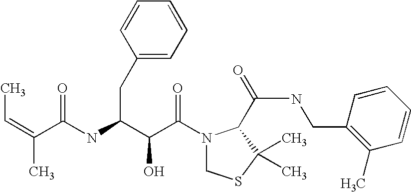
N(C(C(C(N1CSC(C)(C)C1C(NCC1=C(C)C=CC=C1)=O)=O)O)CC1=CC=CC=C1)C(=O)C(=CC)C
